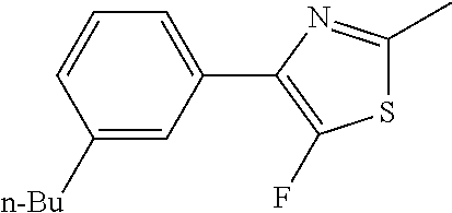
C1([n-Bu])=CC(C2=C(F)SC(C)=N2)=CC=C1
